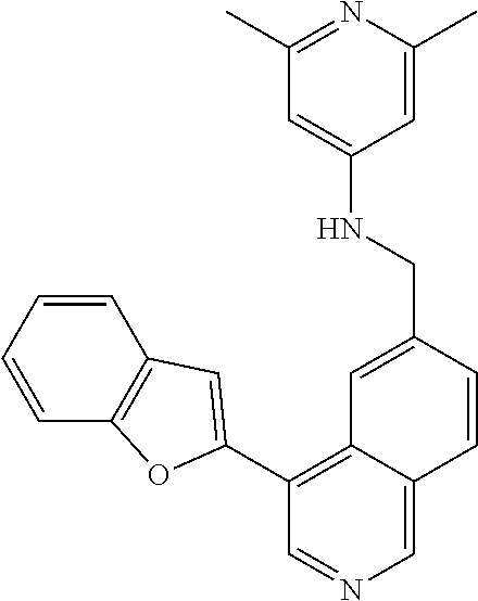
N(CC1=CC2=C(C3=CC4=C(C=CC=C4)O3)C=NC=C2C=C1)C1=CC(C)=NC(C)=C1
